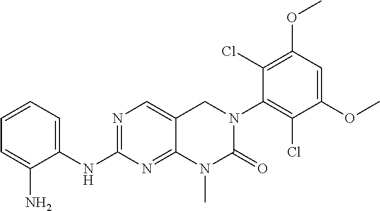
C12=NC(NC3=CC=CC=C3N)=NC=C1CN(C1=C(Cl)C(OC)=CC(OC)=C1Cl)C(=O)N2C
